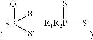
[RP](=O)([S-])[S-].S=[R1R2P][S-]
